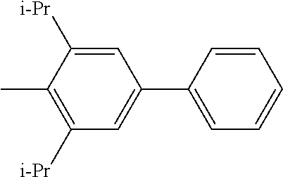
C1([i-Pr])=C(C)C([i-Pr])=CC(C2=CC=CC=C2)=C1
